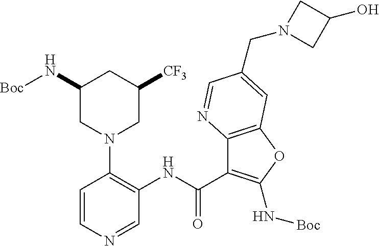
C1(NC(C2=C(N[Boc])OC3=C2N=CC(CN2CC(O)C2)=C3)=O)=C(N2CC(N[Boc])CC([CF3])C2)C=CN=C1
